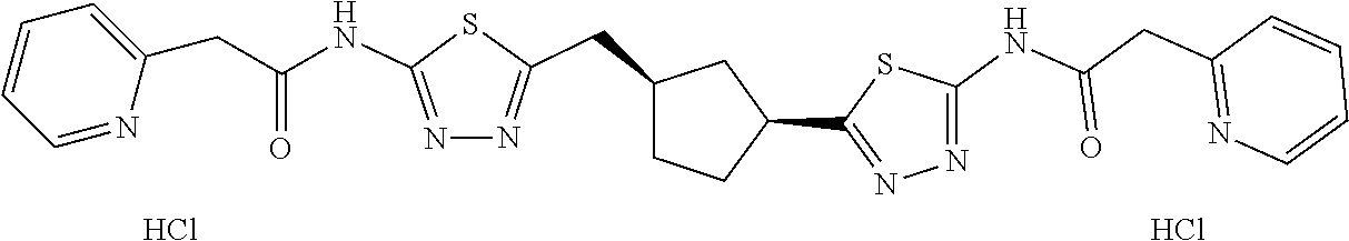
N1=C(NC(CC2=NC=CC=C2)=O)SC(C2CC(CC3=NN=C(NC(=O)CC4=CC=CC=N4)S3)CC2)=N1.Cl.Cl
